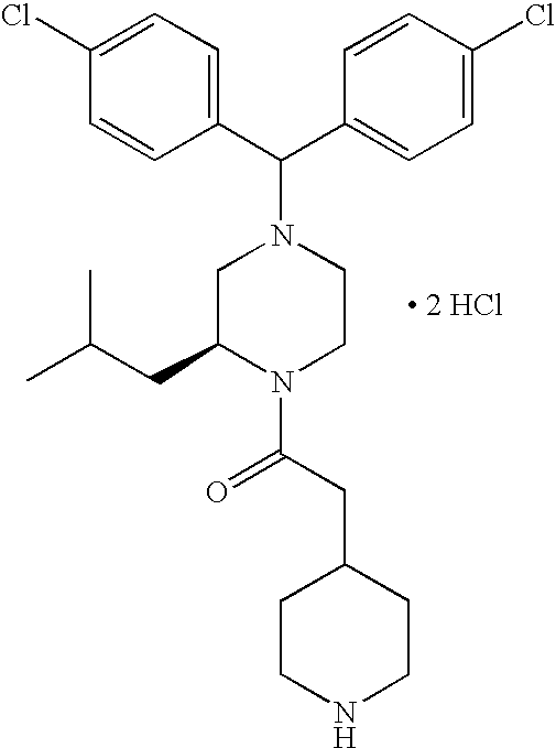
C(C1=CC=C(Cl)C=C1)(N1CC(CC(C)C)N(C(CC2CCNCC2)=O)CC1)C1=CC=C(Cl)C=C1.[ 2 HCl]
